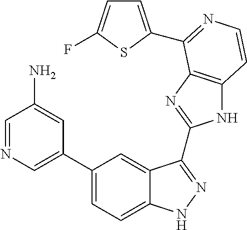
C1(C2=CN=CC(N)=C2)=CC=C2C(=C1)C(C1=NC3=C(N1)C=CN=C3C1=CC=C(F)S1)=NN2
